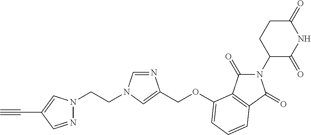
C1(=O)CCC(N2C(=O)C3=C(C2=O)C=CC=C3OCC2=CN(CCN3N=CC(C#C)=C3)C=N2)C(=O)N1
